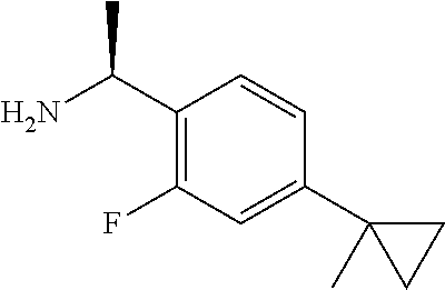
C1(C(N)C)=C(F)C=C(C2(C)CC2)C=C1
